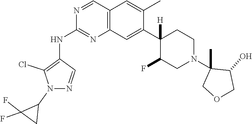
C12=C(C=C(C3([H])C(F)CN(C4(C)COCC4O)CC3)C(C)=C1)N=C(NC1=C(Cl)N(C3C(F)(F)C3)N=C1)N=C2
